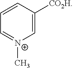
C1=C([CO2H])C=CC=[N+]1C
